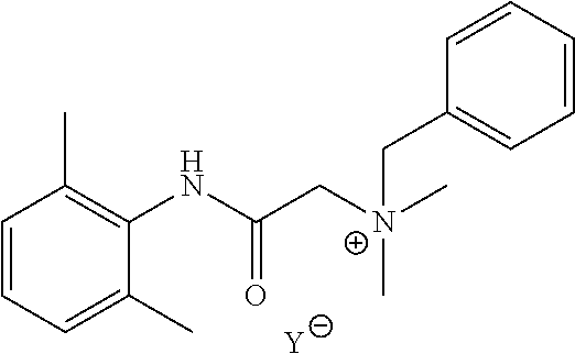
C1=CC=C(C)C(NC(C[N+](C)(C)CC2=CC=CC=C2)=O)=C1C.[Y]
